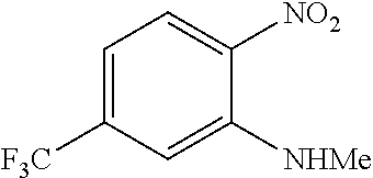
C1=C([F3C])C=C([NHMe])C([NO2])=C1
